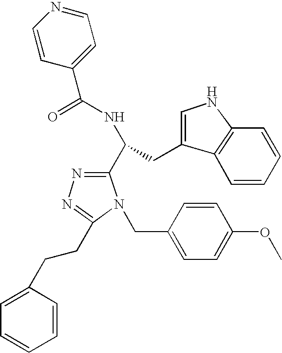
O=C(NC(CC1=CNC2=C1C=CC=C2)C1=NN=C(CCC2=CC=CC=C2)N1CC1=CC=C(OC)C=C1)C1=CC=NC=C1
